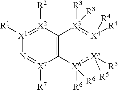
C12=C([X2]([R2])=[X1]([R1])N=[X7]1[R7])[X3]([R3])([R3]):[X4]([R4])([R4])[X5]([R5])([R5]):[X6]2([R6])[R6]
